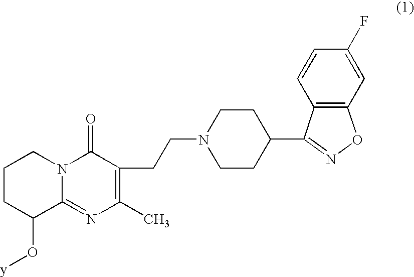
C1CC(O[y])C2=NC(C)=C(CCN3CCC(C4=NOC5=C4C=CC(F)=C5)CC3)C(=O)N2C1
